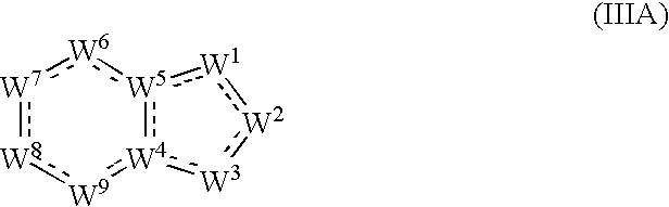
[W4]12:[W5](:[W1]:[W2]:[W3]:1):[W6]:[W7]:[W8]:[W9]:2
